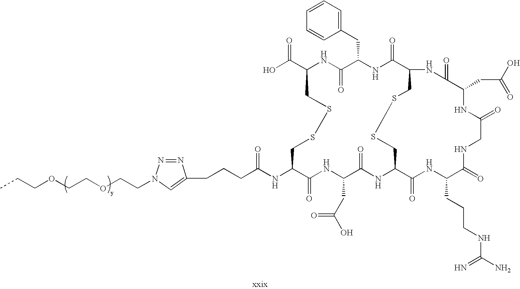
C(C1=CN(CCOCCOCCC)N=N1)CCC(NC1C(=O)NC(CC(O)=O)C(=O)NC2C(=O)NC(CCCNC(N)=N)C(=O)NCC(=O)NC(CC(O)=O)C(=O)NC(C(=O)NC(CC3=CC=CC=C3)C(=O)NC(C(O)=O)CSSC1)CSSC2)=O
